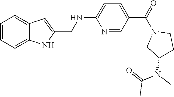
C1=CC=C2C(=C1)C=C(CNC1=CC=C(C(N3CC(N(C(C)=O)C)CC3)=O)C=N1)N2
